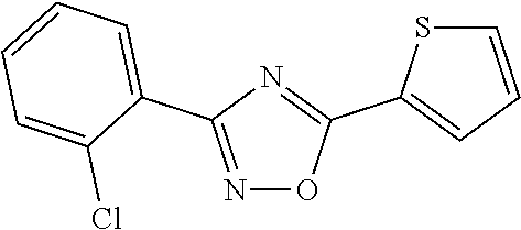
N1=C(C2=CC=CC=C2Cl)N=C(C2=CC=CS2)O1
